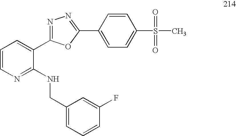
C1=CN=C(NCC2=CC=CC(F)=C2)C(C2=NN=C(C3=CC=C(S(C)(=O)=O)C=C3)O2)=C1
